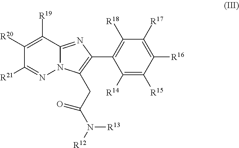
C1([R20])=C([R19])C2=NC(C3=C([R18])C([R17])=C([R16])C([R15])=C3[R14])=C(CC(=O)N([R13])[R12])N2N=C1[R21]
